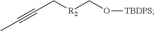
C(C[R2]CO[TBDPS])#CC
